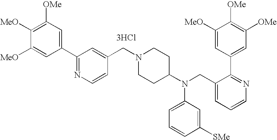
C1(C2=NC=CC(CN3CCC(N(CC4=CC=CN=C4C4=CC([OMe])=C([OMe])C([MeO])=C4)C4=CC=CC([SMe])=C4)CC3)=C2)=CC([OMe])=C([MeO])C([MeO])=C1.[3HCl]
